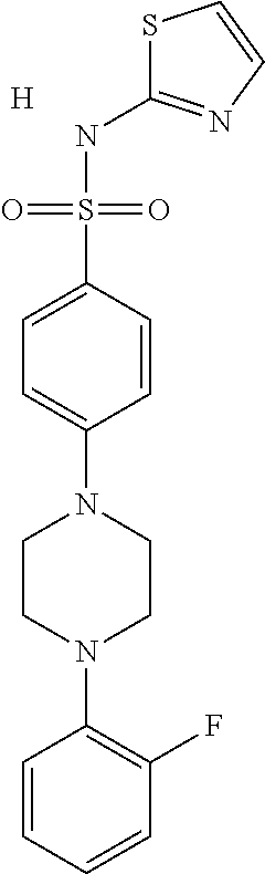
S1C(NS(C2=CC=C(N3CCN(C4=C(F)C=CC=C4)CC3)C=C2)(=O)=O)=NC=C1.[H]
